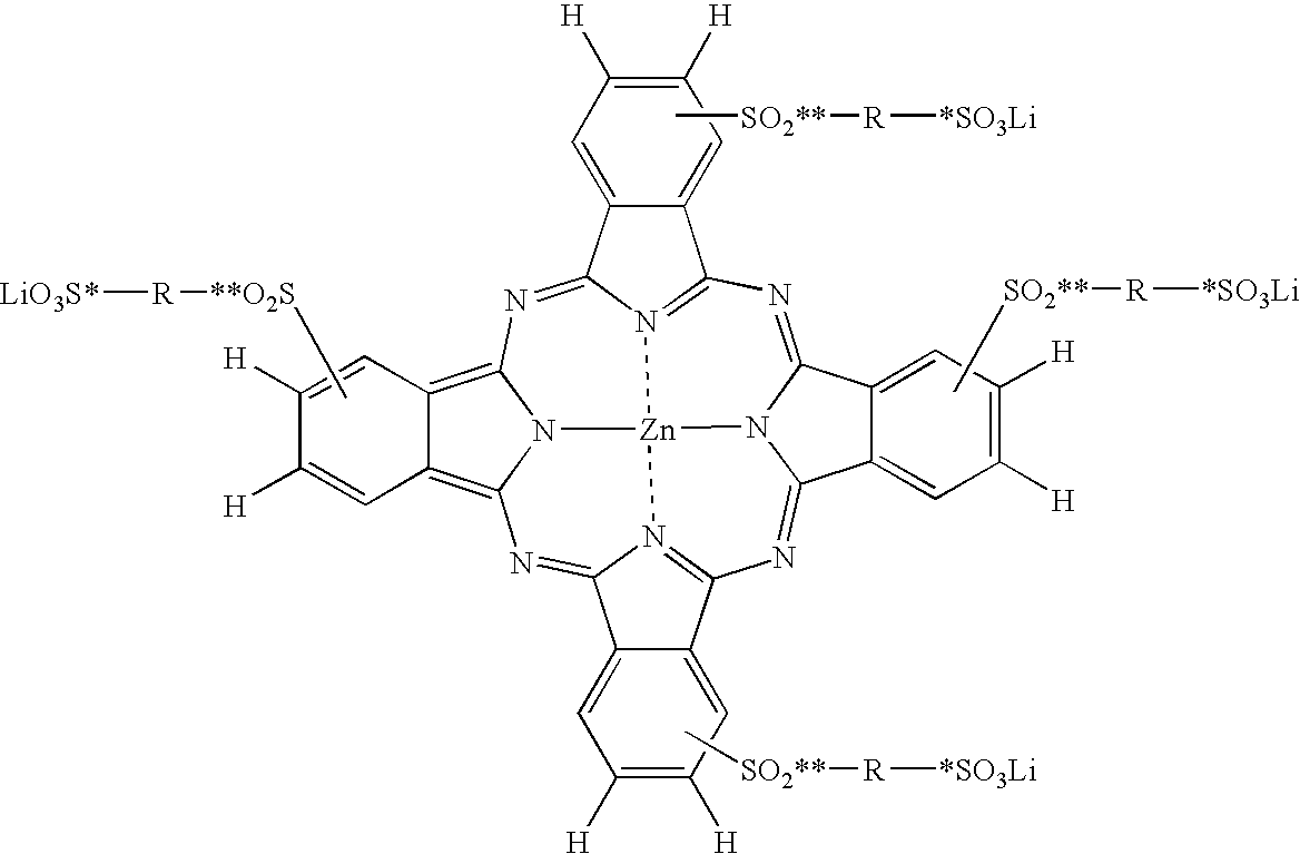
N1=C2N3C(=NC4=N5C(=NC6=C7C(=C8N6[Zn]35N3=C1C1=CC([H])=C([H])C=C1C3=N8)C=C([H])C([H])=C7)C1=CC([H])=C([H])C=C41)C1=CC([H])=C([H])C=C21.C[**O2S][R][LiO3S*].C[SO2**][R][*SO3Li].C[SO2**][R][*SO3Li].C[SO2**][R][*SO3Li]
